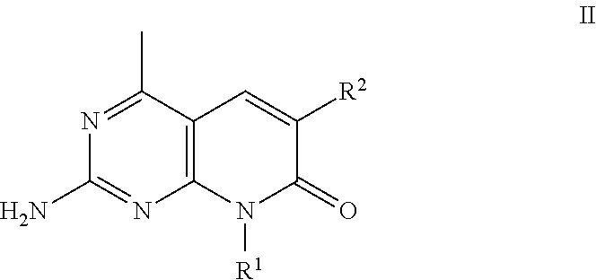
C12=C(C(C)=NC(N)=N1)C=C([R2])C(=O)N2[R1]
